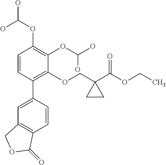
C1=CC(C2=CC3=C(C=C2)C(=O)OC3)=C(OCC2(C(OCC)=O)CC2)C(OC(O)O)=C1OC(O)O
